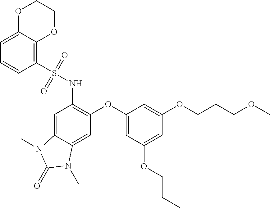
C1=C2C(=C(S(NC3=C(OC4=CC(OCCC)=CC(OCCCOC)=C4)C=C4C(=C3)N(C)C(=O)N4C)(=O)=O)C=C1)OCCO2
